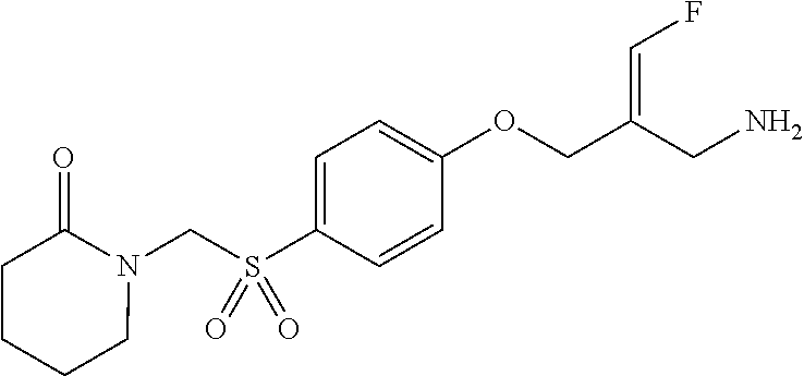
C1=C(S(CN2C(=O)CCCC2)(=O)=O)C=CC(OCC(CN)=CF)=C1
